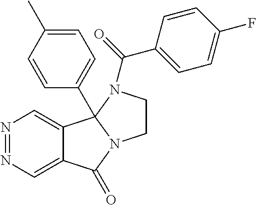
N1=NC=C2C(=C1)C1(C3=CC=C(C)C=C3)N(C2=O)CCN1C(C1=CC=C(F)C=C1)=O
